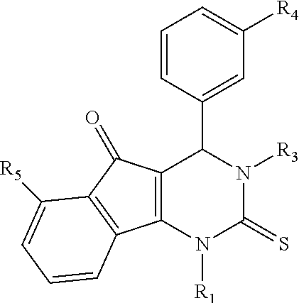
C1=CC(C2C3=C(N([R1])C(=S)N2[R3])C2=C(C3=O)C([R5])=CC=C2)=CC([R4])=C1
